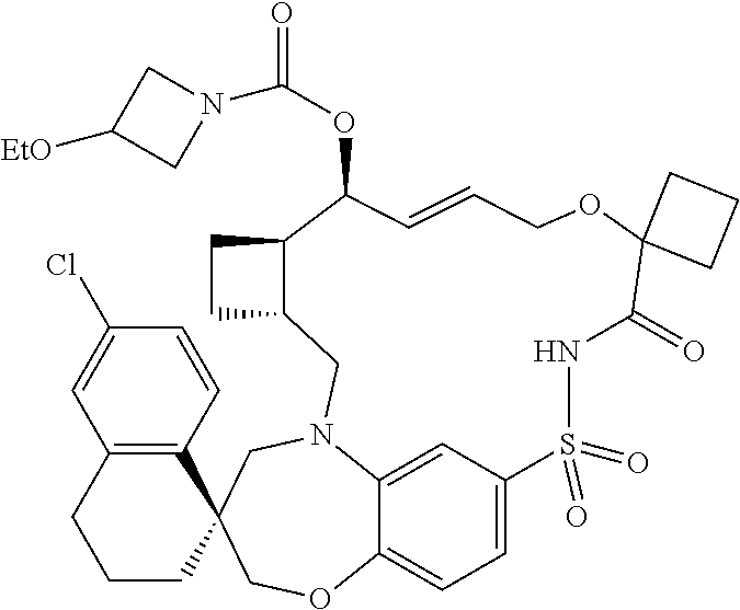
C1=C2C=C3C(=C1)OCC1(CN3CC3C(CC3)C(OC(=O)N3CC([EtO])C3)C=CCOC3(C(=O)NS2(=O)=O)CCC3)C2=C(CCC1)C=C(Cl)C=C2
